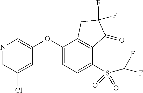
N1=CC(Cl)=CC(OC2=CC=C(S(C(F)F)(=O)=O)C3=C2CC(F)(F)C3=O)=C1
